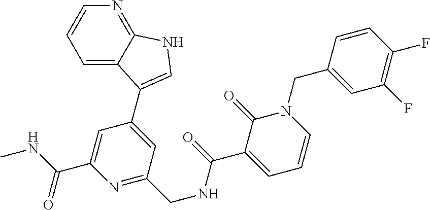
C1(CN2C(=O)C(C(=O)NCC3=NC(C(NC)=O)=CC(C4=CNC5=NC=CC=C54)=C3)=CC=C2)=CC(F)=C(F)C=C1
